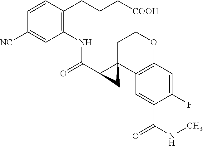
C(=O)(NC1=C(CCC[COOH])C=CC([NC])=C1)C1C2(C3=C(C=C(F)C(C(=O)NC)=C3)OCC2)C1
